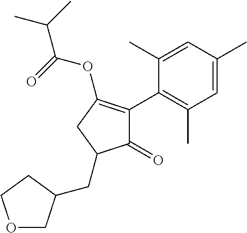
C1(=O)C(C2=C(C)C=C(C)C=C2C)=C(OC(=O)C(C)C)CC1CC1COCC1
